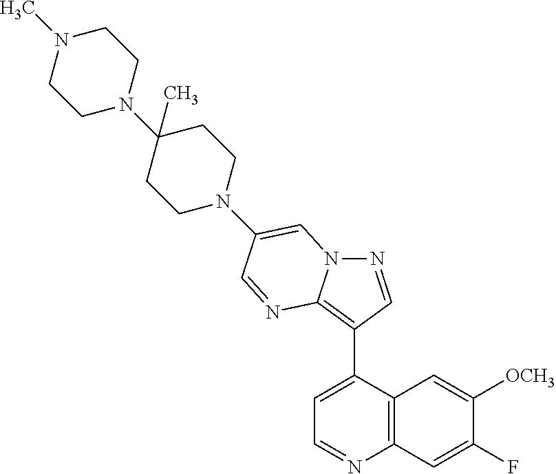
N1=CC(C2=CC=NC3=C2C=C([OCH3])C(F)=C3)=C2N1C=C(N1CCC(N3CCN(C)CC3)(C)CC1)C=N2
